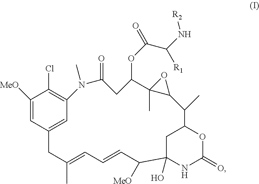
C1([MeO])=CC2=CC(=C1Cl)N(C)C(=O)CC(OC(=O)C(N[R2])[R1])C1(C)C(C(C)C3OC(=O)NC(O)(C([MeO])C=CC=C(C)C2)C3)O1
